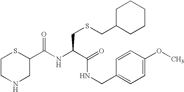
N(C(C(NCC1=CC=C(OC)C=C1)=O)CSCC1CCCCC1)C(C1CNCCS1)=O
